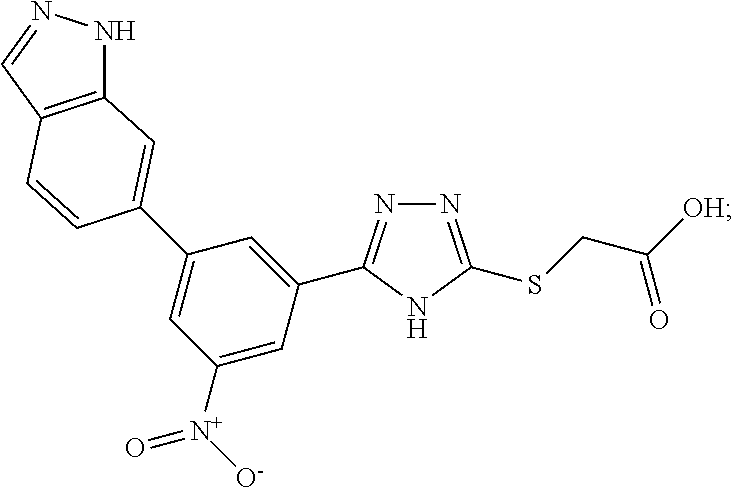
C1(C2=CC3=C(C=NN3)C=C2)=CC([N+](=O)[O-])=CC(C2=NN=C(SCC([OH])=O)N2)=C1
